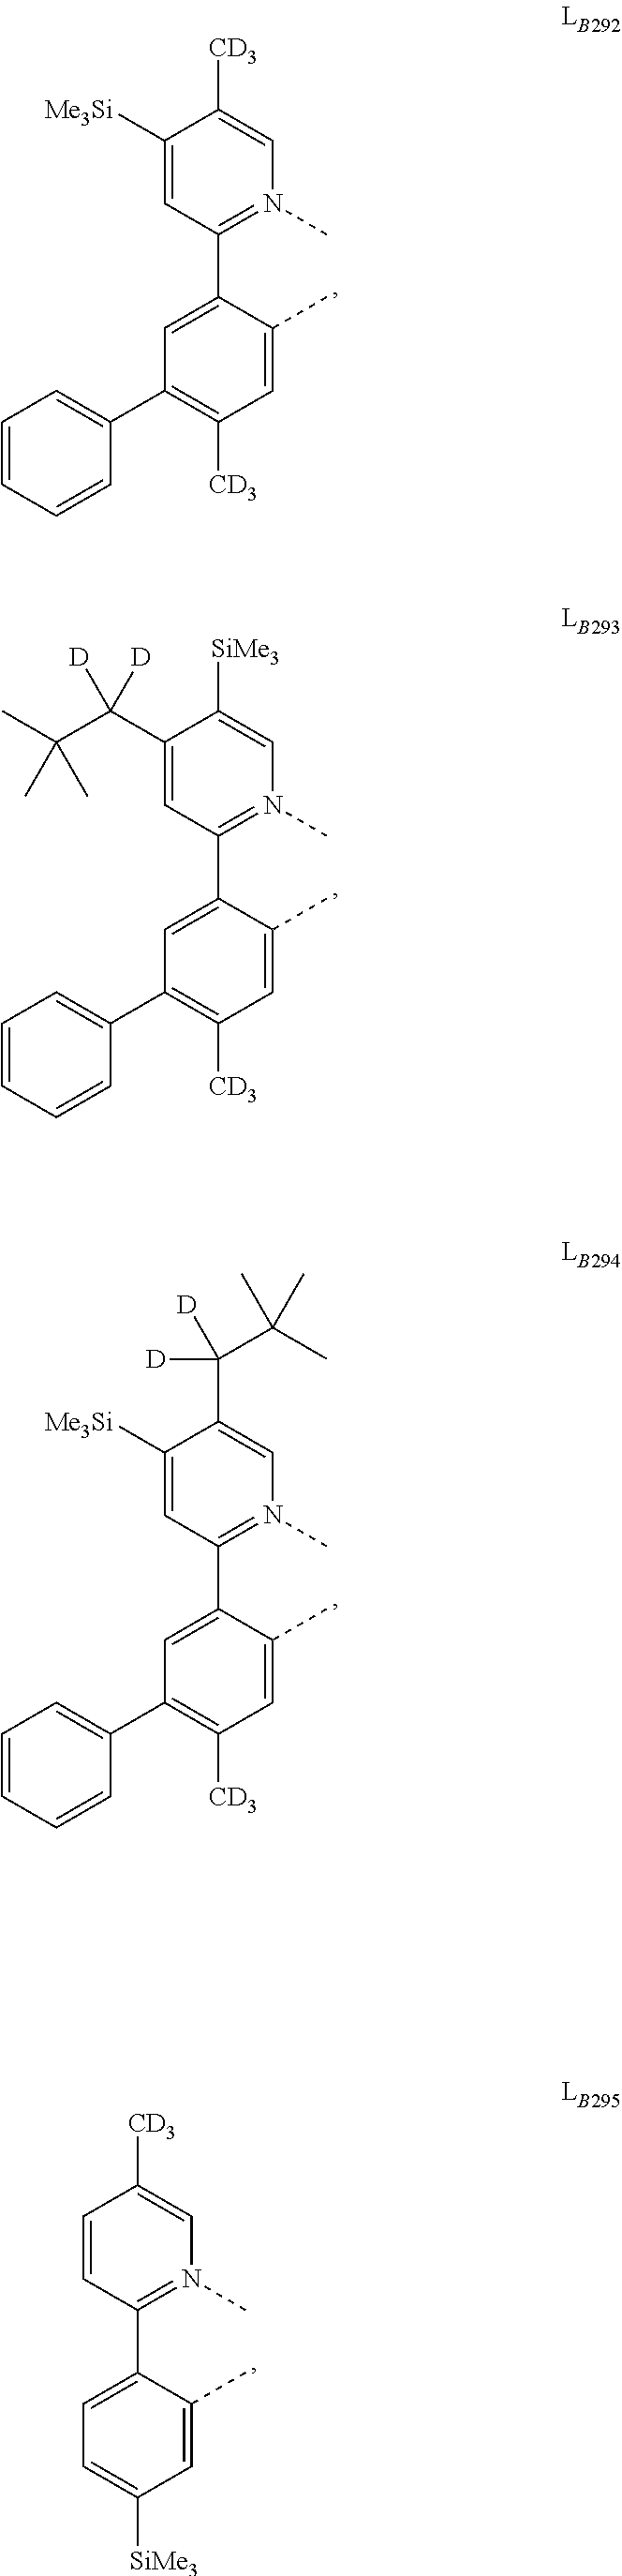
C1(C2=CC(C3=CC=CC=C3)=C([CD3])C=C2C)=N(C)C=C([SiMe3])C(C(C(C)(C)C)([D])[D])=C1.C1(C2=CC(C3=CC=CC=C3)=C([CD3])C=C2C)=N(C)C=C(C(C(C)(C)C)([D])[D])C([Me3Si])=C1.C1(C2=CC(C3=CC=CC=C3)=C([CD3])C=C2C)=N(C)C=C([CD3])C([Me3Si])=C1.C1(C2=CC=C([SiMe3])C=C2C)=N(C)C=C([CD3])C=C1
